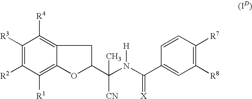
C1([R3])=C([R2])C([R1])=C2C(=C1[R4])CC(C(N(C(C1=CC([R8])=C([R7])C=C1)=[X])[H])([CN])C)O2
